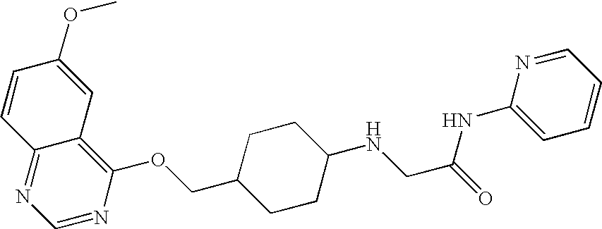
C1(OC)=CC2=C(OCC3CCC(NCC(=O)NC4=CC=CC=N4)CC3)N=CN=C2C=C1
